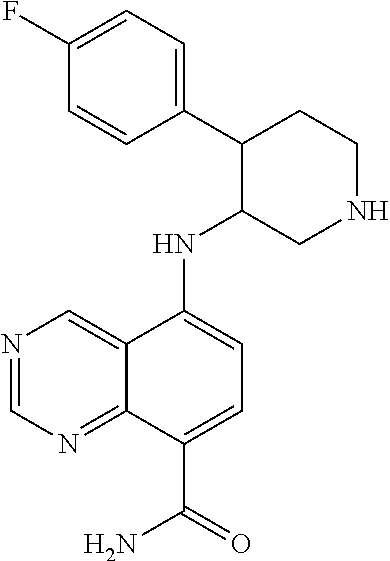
N(C1=CC=C(C(=O)N)C2=NC=NC=C12)C1C(C2=CC=C(F)C=C2)CCNC1
